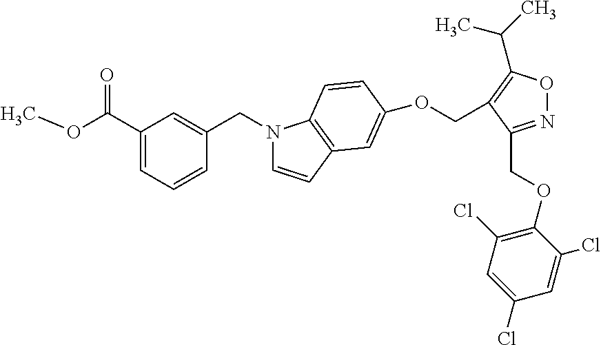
O(C(C1=CC=CC(CN2C=CC3=C2C=CC(OCC2=C(C(C)C)ON=C2COC2=C(Cl)C=C(Cl)C=C2Cl)=C3)=C1)=O)C
